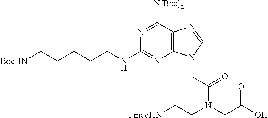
C(CCCCNC1=NC2=C(C([N(Boc)2])=N1)N=CN2CC(N(CC[FmocHN])CC(O)=O)=O)[BocHN]
